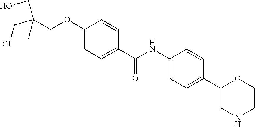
C1(OCC(CCl)(C)CO)=CC=C(C(NC2=CC=C(C3CNCCO3)C=C2)=O)C=C1
